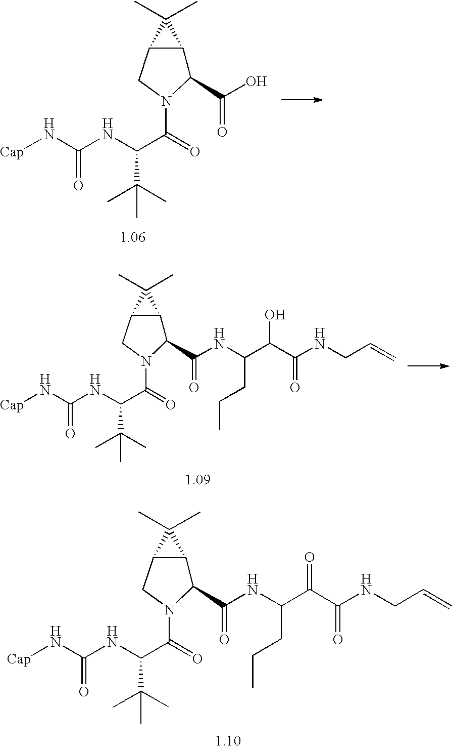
C12C(CN(C(=O)C(NC(N[Cap])=O)C(C)(C)C)C1C(O)=O)C2(C)C.C12C(CN(C(=O)C(NC(N[Cap])=O)C(C)(C)C)C1C(NC(C(C(NCC=C)=O)O)CCC)=O)C2(C)C.C12C(CN(C(=O)C(NC(N[Cap])=O)C(C)(C)C)C1C(NC(C(C(NCC=C)=O)=O)CCC)=O)C2(C)C
